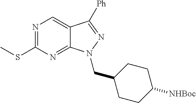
N1=C(SC)N=C2C(=C1)C([Ph])=NN2CC1CCC([NHBoc])CC1
